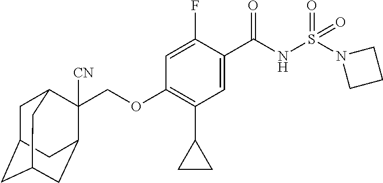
C1=C(F)C(C(NS(N2CCC2)(=O)=O)=O)=CC(C2CC2)=C1OCC1([CN])C2CC3CC(CC1C3)C2
